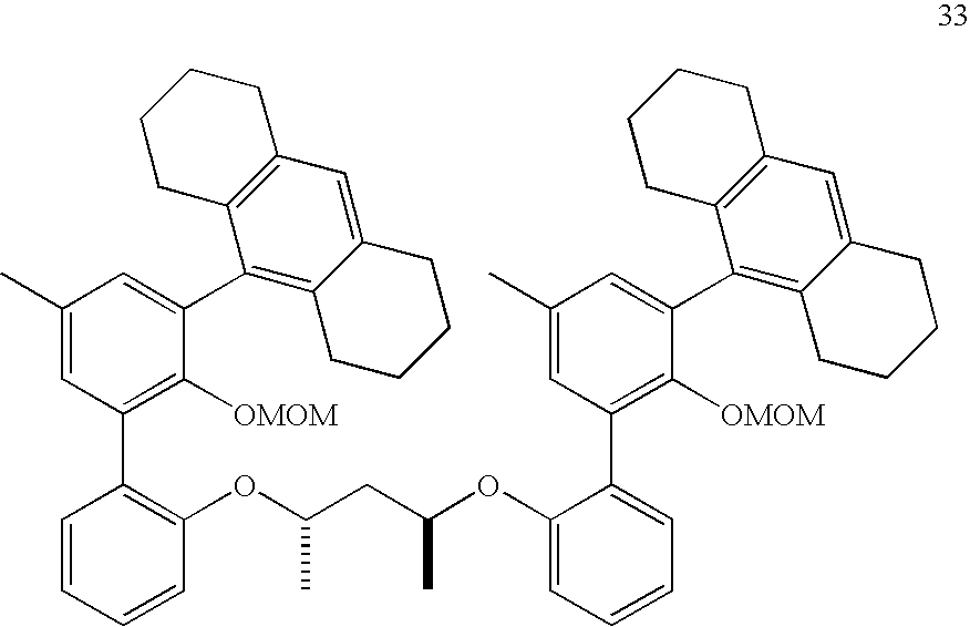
C1(C)=CC(C2=C(OC(CC(OC3=CC=CC=C3C3=C([OMOM])C(C4=C5C(=CC6=C4CCCC6)CCCC5)=CC(C)=C3)C)C)C=CC=C2)=C([OMOM])C(C2=C3C(=CC4=C2CCCC4)CCCC3)=C1
